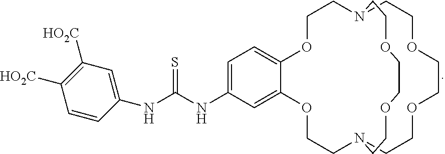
C1COCCN2CCOCCOCCN(CCO1)CCOC1=CC=C(NC(NC3=CC([HO2C])=C([HO2C])C=C3)=S)C=C1OCC2
